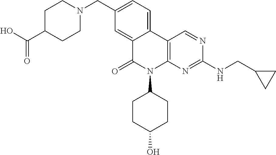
C1(CN2CCC(C(O)=O)CC2)=CC=C2C(=C1)C(=O)N(C1CCC(O)CC1)C1=C2C=NC(NCC2CC2)=N1
